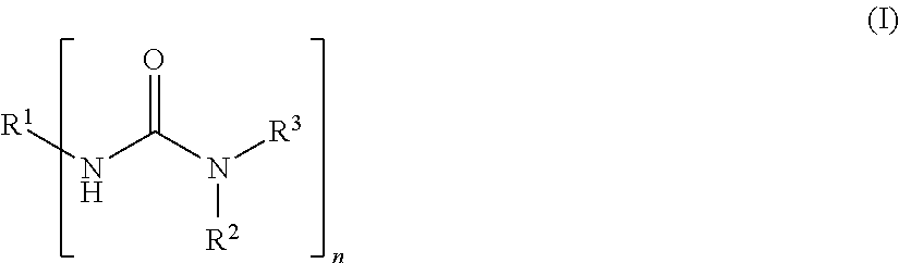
[R1]NC(N([R3])[R2])=O
